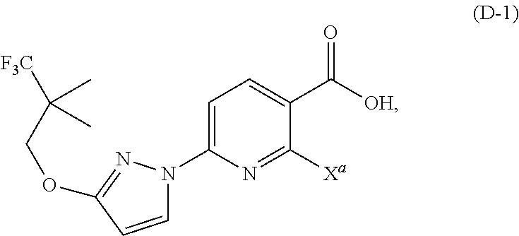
C1=C(N2C=CC(OCC([F3C])(C)C)=N2)N=C([Xa])C(C([OH])=O)=C1
